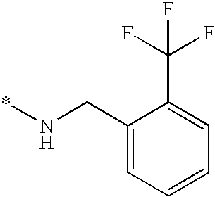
C1(CN*)=CC=CC=C1C(F)(F)F
